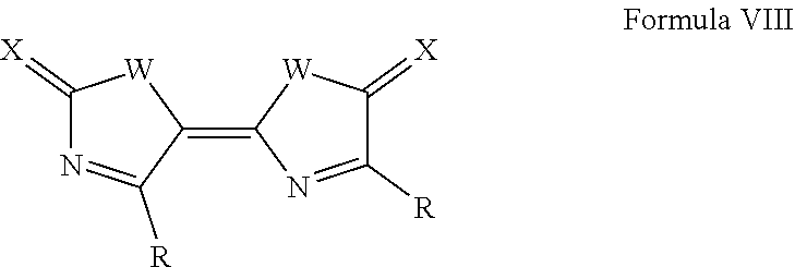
C1(=[X])N=C([R])C(=C2N=C([R])C(=[X])[W]2)[W]1
